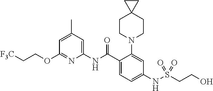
C1(OCC[F3C])=NC(NC(C2=CC=C(NS(CCO)(=O)=O)C=C2N2CCC3(CC2)CC3)=O)=CC(C)=C1
